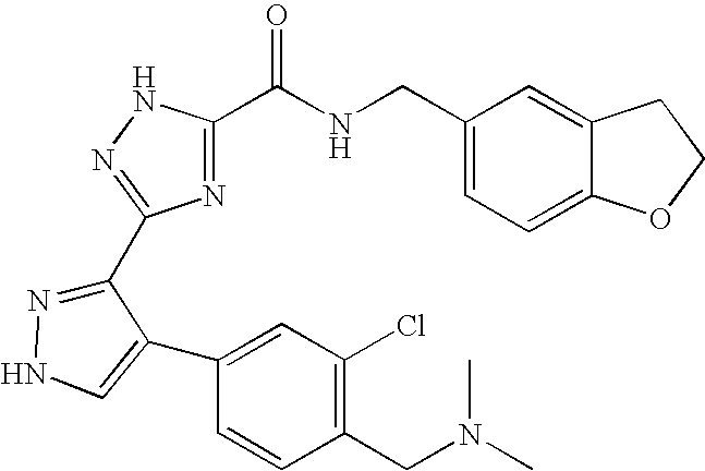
C1(CNC(C2=NC(C3=NNC=C3C3=CC(Cl)=C(CN(C)C)C=C3)=NN2)=O)=CC=C2C(=C1)CCO2
